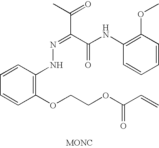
C1(OCCOC(C=C)=O)=C(NN=C(C(C)=O)C(NC2=C(OC)C=CC=C2)=O)C=CC=C1
